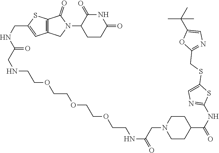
C1CC(=O)NC(=O)C1N1C(=O)C2=C(C1)C=C(CNC(CNCCOCCOCCOCCNC(=O)CN1CCC(C(NC3=NC=C(SCC4=NC=C(C(C)(C)C)O4)S3)=O)CC1)=O)S2
